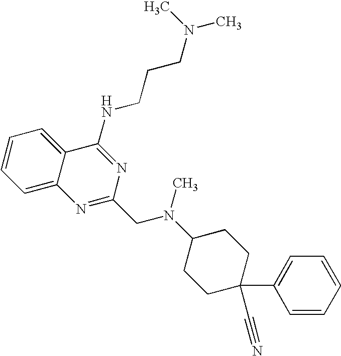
C1=C2C(=CC=C1)C(NCCCN(C)C)=NC(CN(C)C1CCC(C3=CC=CC=C3)(C#N)CC1)=N2
